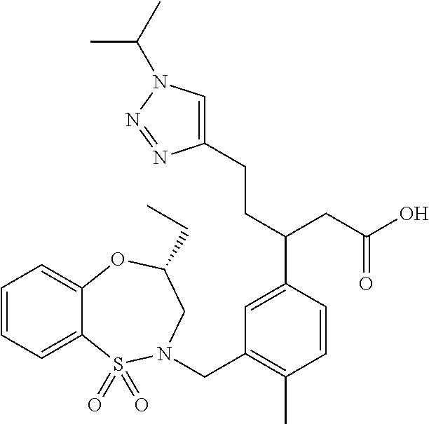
C1=CC=C2C(=C1)OC(CC)CN(CC1=C(C)C=CC(C(CC(O)=O)CCC3=CN(C(C)C)N=N3)=C1)S2(=O)=O
